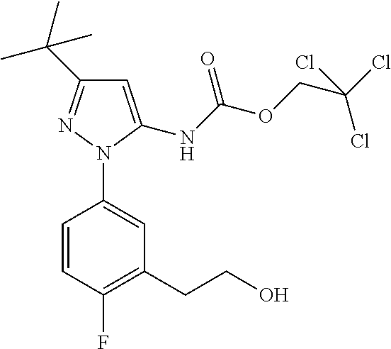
C1=CC(F)=C(CCO)C=C1N1C(NC(=O)OCC(Cl)(Cl)Cl)=CC(C(C)(C)C)=N1
